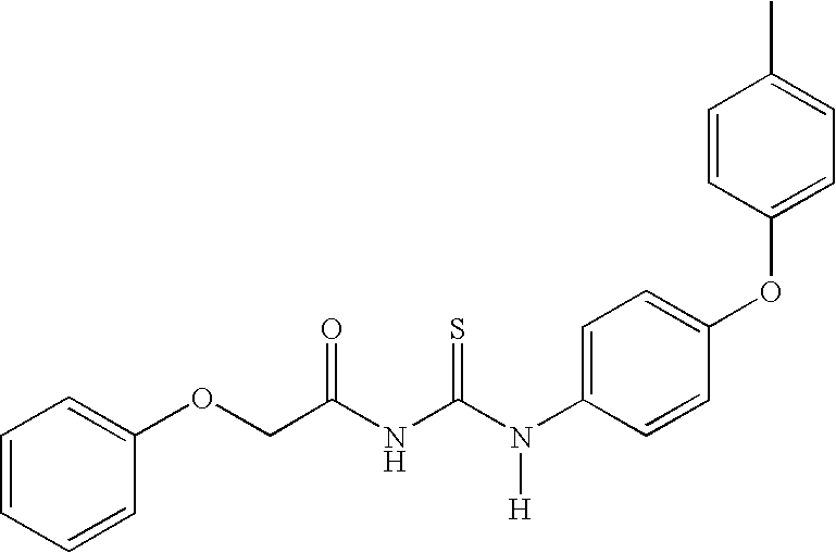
C(NC(N(C1=CC=C(OC2=CC=C(C)C=C2)C=C1)[H])=S)(=O)COC1=CC=CC=C1
